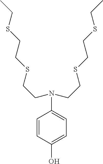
N(C1=CC=C(O)C=C1)(CCSCCSCC)CCSCCSCC
